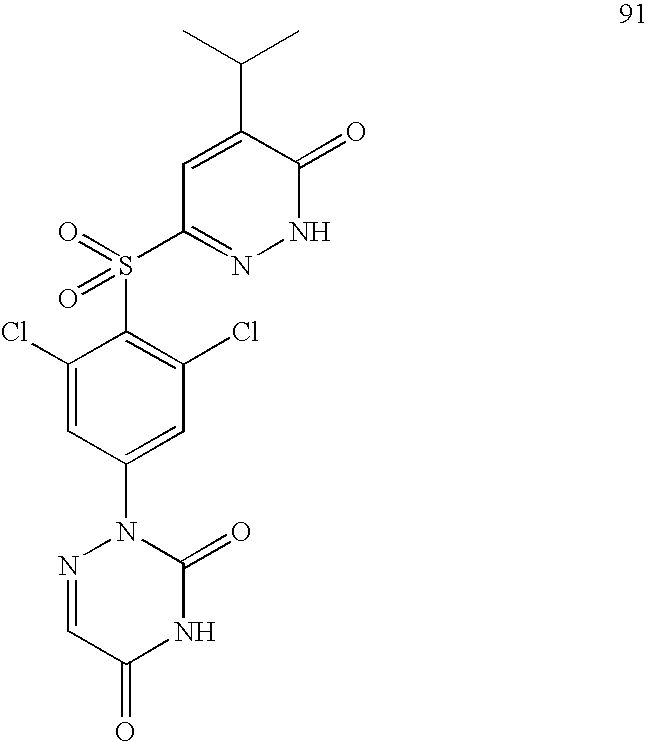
N1=CC(=O)NC(=O)N1C1=CC(Cl)=C(S(=O)(=O)C2=NNC(=O)C(C(C)C)=C2)C(Cl)=C1
